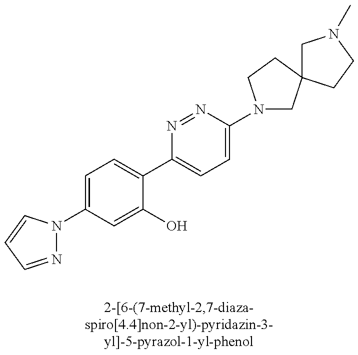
C1(N2N=CC=C2)=CC=C(C2=CC=C(N3CC4(CC3)CN(C)CC4)N=N2)C(O)=C1
